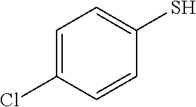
C1=C(Cl)C=CC(S)=C1
